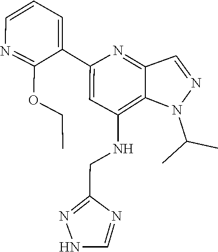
C(C)(C)N1C2=C(NCC3=NNC=N3)C=C(C3=CC=CN=C3OCC)N=C2C=N1
